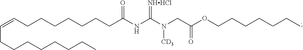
C(CCCCCCCC(NC(N(CC(OCCCCCCC)=O)[CD3])=[NHHCl])=O)=CCCCCCCCC
